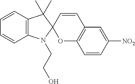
C12=C(C=CC=C1)C(C)(C)C1(N2CCO)OC2=C(C=C1)C=C([NO2])C=C2
